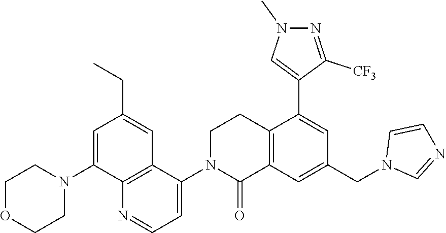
C1N(C2=CC=NC3=C2C=C(CC)C=C3N2CCOCC2)C(=O)C2=C(C1)C(C1=CN(C)N=C1[CF3])=CC(CN1C=NC=C1)=C2
